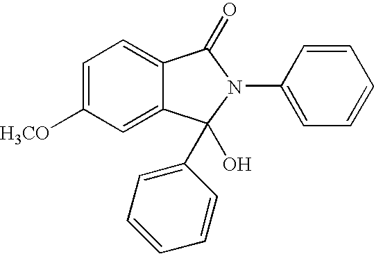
C1=C([H3CO])C=C2C(=C1)C(=O)N(C1=CC=CC=C1)C2(C1=CC=CC=C1)O
